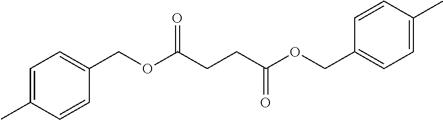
C(CC(OCC1=CC=C(C)C=C1)=O)C(=O)OCC1=CC=C(C)C=C1
